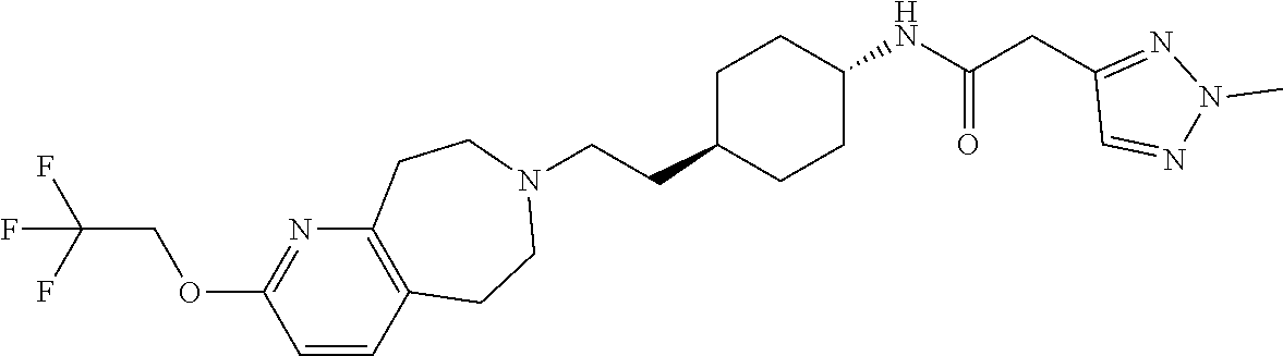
C1C(CCN2CCC3=C(CC2)C=CC(OCC(F)(F)F)=N3)CCC(NC(CC2=NN(C)N=C2)=O)C1
